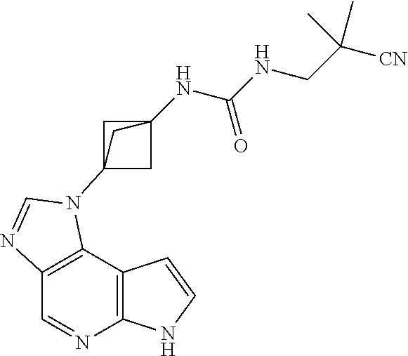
C1=NC2=C(C3=C1N=CN3C13CC(NC(NCC([CN])(C)C)=O)(C1)C3)C=CN2
